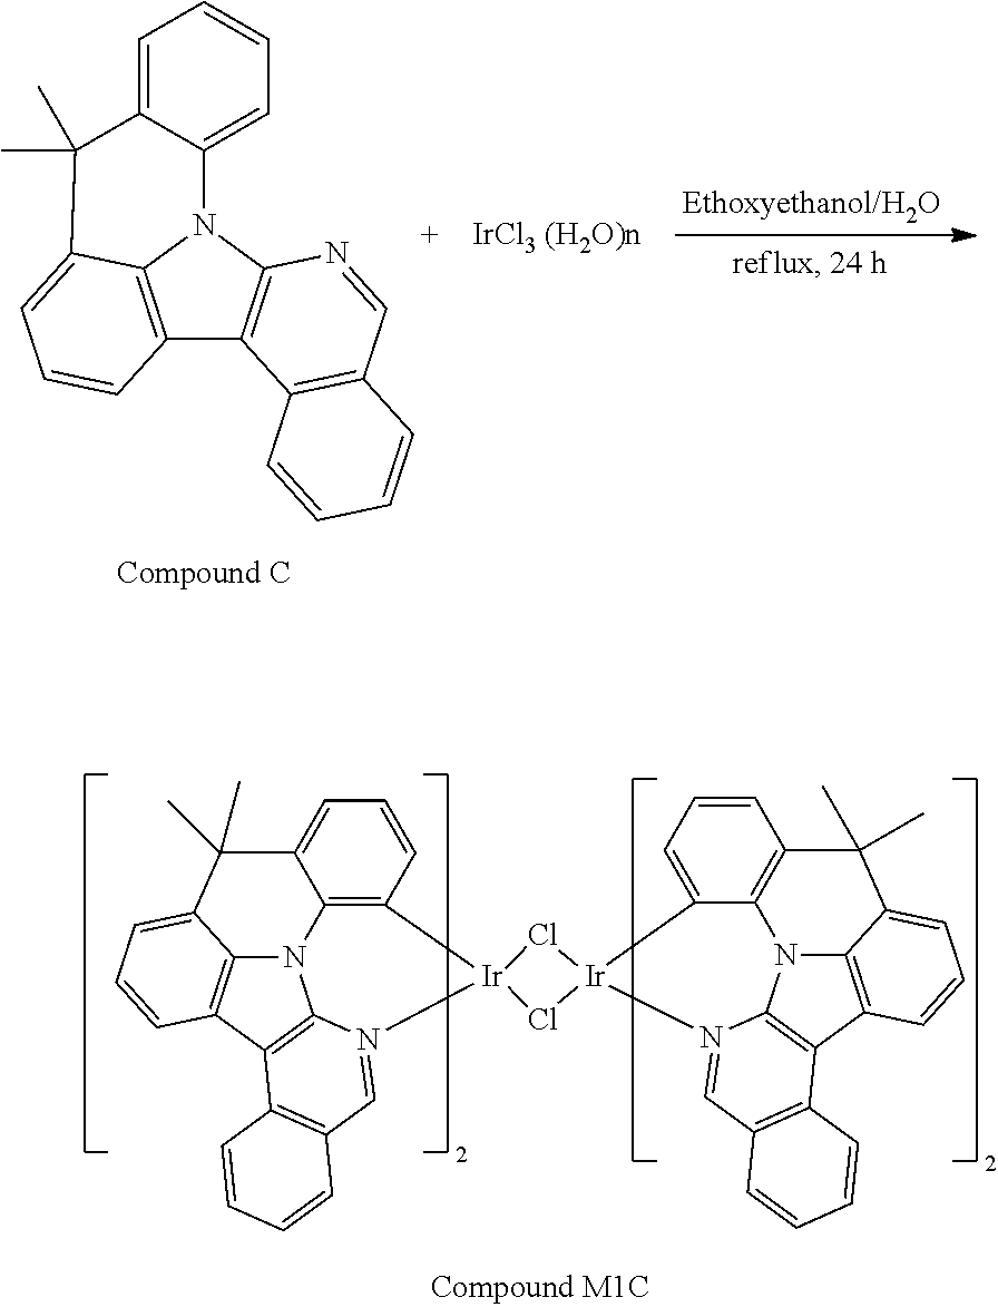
C12=C3N(C4=C1C1=C(C=N4)C=CC=C1)C1=CC=CC=C1C(C)(C)C3=CC=C2.N12C3=C4C5=C1N(=CC1=C5C=CC=C1)[Ir]1(C5=C2C(=CC=C5)C(C)(C)C3=CC=C4)Cl[Ir]2(N3=CC4=C(C5=C3N3C6=C5C=CC=C6C(C)(C)C5=C3C2=CC=C5)C=CC=C4)Cl1
